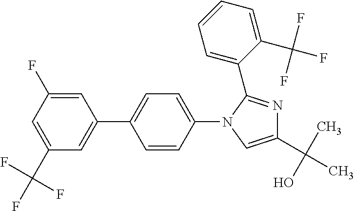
C1(C(C)(O)C)=CN(C2=CC=C(C3=CC(C(F)(F)F)=CC(F)=C3)C=C2)C(C2=CC=CC=C2C(F)(F)F)=N1
